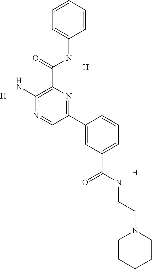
[H].[H].[H].C1(C(NC2=CC=CC=C2)=O)=C(N)N=CC(C2=CC(C(NCCN3CCCCC3)=O)=CC=C2)=N1
